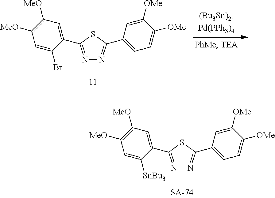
N1=C(C2=CC([MeO])=C([MeO])C=C2[SnBu3])SC(C2=CC=C([OMe])C([OMe])=C2)=N1.N1=C(C2=CC([MeO])=C([MeO])C=C2Br)SC(C2=CC=C([OMe])C([OMe])=C2)=N1
